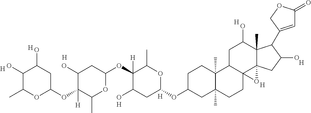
[H].[H].[H].C1(OC2([H])C(O)CC(OC3CC4(C)C(C)(CC3)C3C5(CC4)C4(C(C)(C(O)C3)C(C3=CC(=O)OC3)C(O)C4)O5)OC2C)OC(C)C(OC2CC(O)C(O)C(C)O2)([H])C(O)C1.[H].[H].[H].[H].[H]
